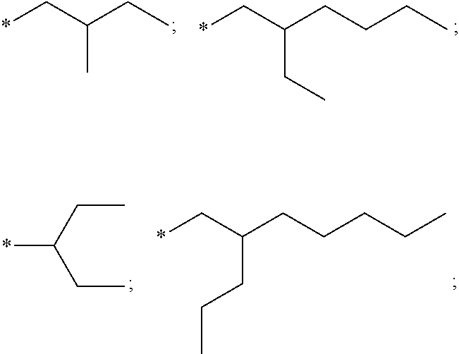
C(C)(C*)CC.C(CC)(C*)CCCC.CCC(CC)*.C(C*)(CCCCC)CCC
